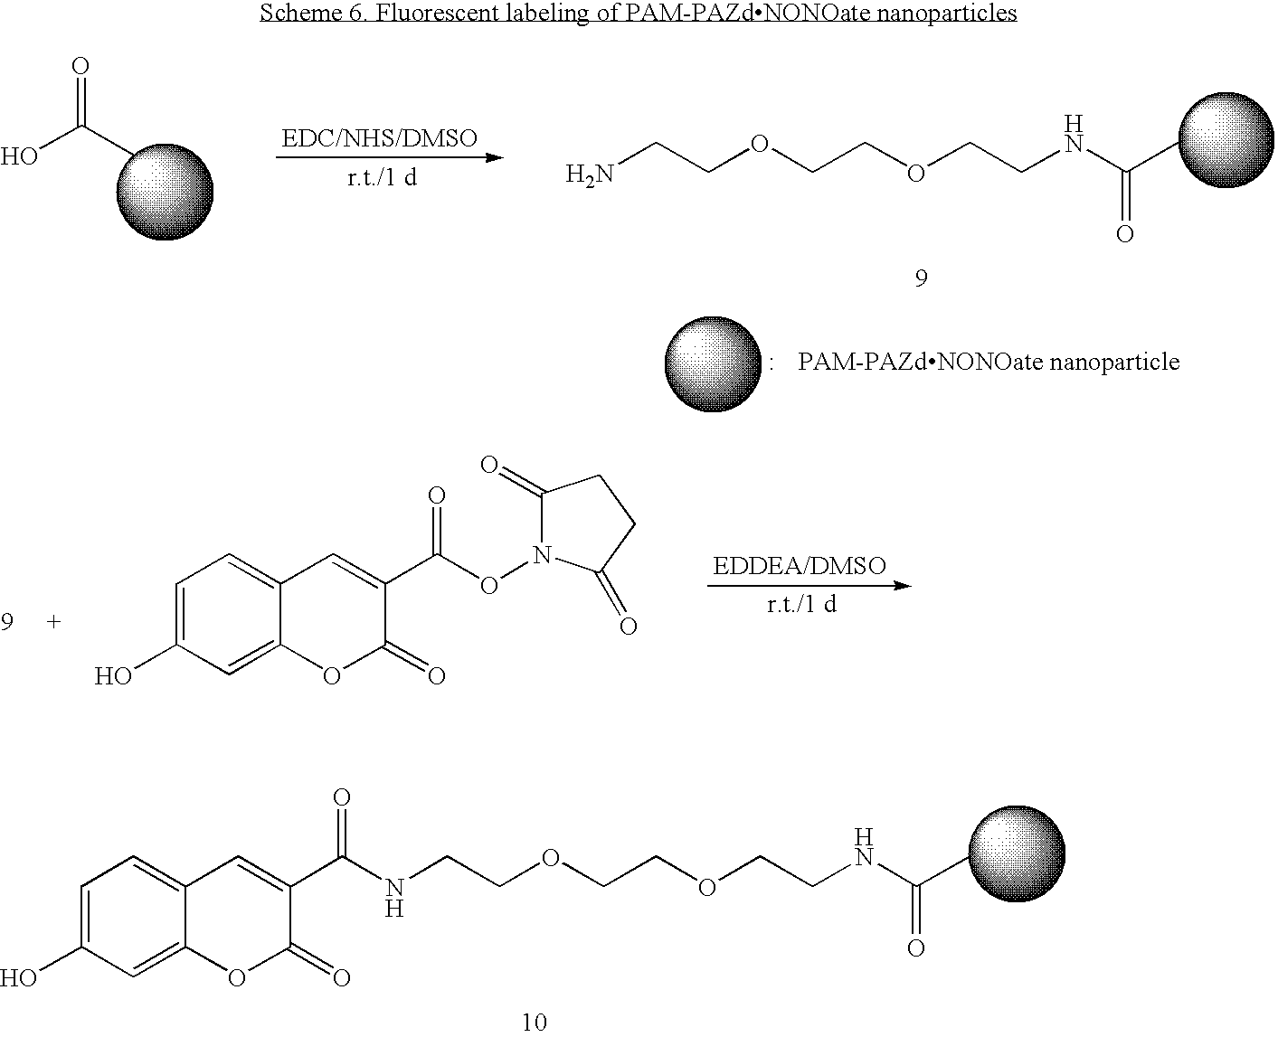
O=C(O)C.NCCOCCOCCNC(C)=O.C1=C(O)C=C2C(=C1)C=C(C(=O)ON1C(=O)CCC1=O)C(=O)O2.C1=C(O)C=C2C(=C1)C=C(C(=O)NCCOCCOCCNC(C)=O)C(=O)O2
